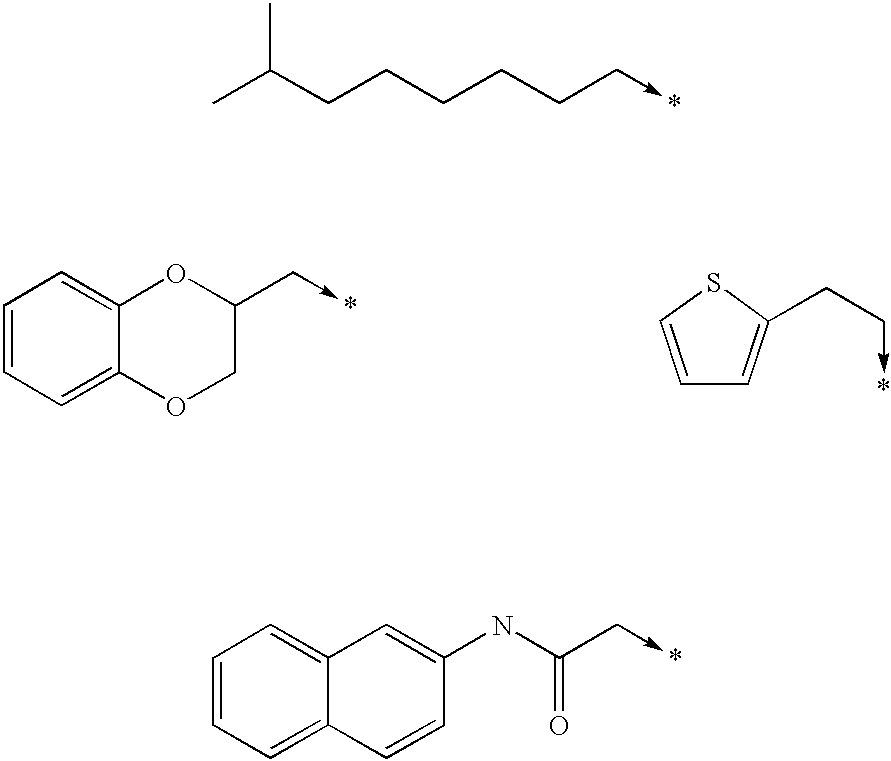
CC(CCCCCC->*)C.C1=CC=C2C(=C1)C=C(NC(C->*)=O)C=C2.C1=CC=C2C(=C1)OC(C->*)CO2.C1=CC=C(CC->*)S1
